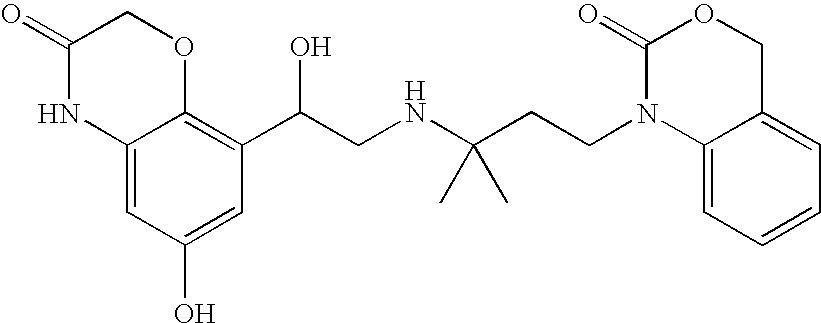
C12=CC(O)=CC(C(CNC(CCN3C4=CC=CC=C4COC3=O)(C)C)O)=C1OCC(=O)N2
